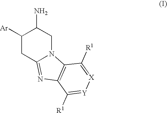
C1([Ar])CC2=NC3=C(N2CC1N)C([R1])=[X][Y]=C3[R1]
